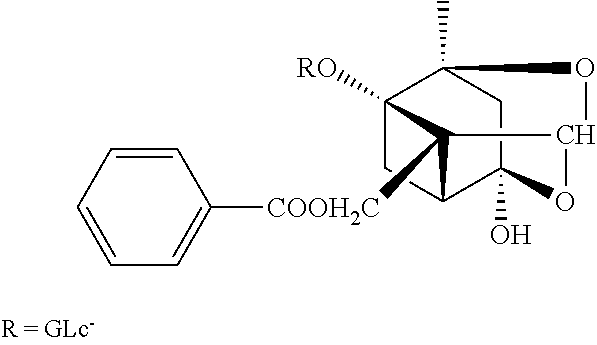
C12([RO])CC3C4(O)CC1(C)OC(C23[COOH2C]C1=CC=CC=C1)O4
